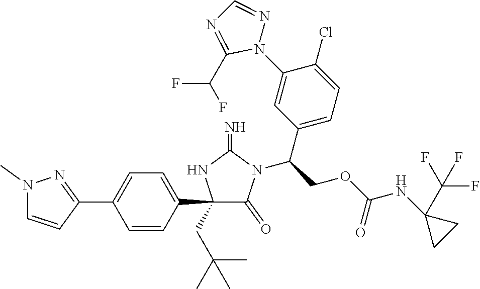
C1(C2=NN(C)C=C2)=CC=C(C2(CC(C)(C)C)C(=O)N(C(C3=CC=C(Cl)C(N4N=CN=C4C(F)F)=C3)COC(=O)NC3(C(F)(F)F)CC3)C(=N)N2)C=C1
